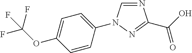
N1=CN(C2=CC=C(OC(F)(F)F)C=C2)N=C1C(O)=O
